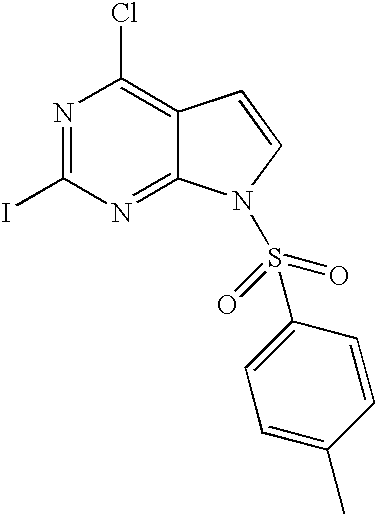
N1=C(I)N=C2C(=C1Cl)C=CN2S(C1=CC=C(C)C=C1)(=O)=O
